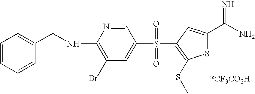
N(C1=C(Br)C=C(S(=O)(=O)C2=C(SC)SC(C(N)=N)=C2)C=N1)CC1=CC=CC=C1
